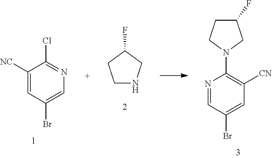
C1NCC(F)C1.C1([NC])=CC(Br)=CN=C1Cl.N1=CC(Br)=CC([CN])=C1N1CC(F)CC1
